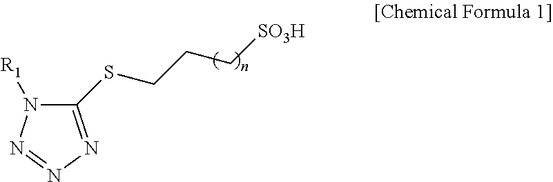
C1(SCCC[SO3H])=NN=NN1[R1]
